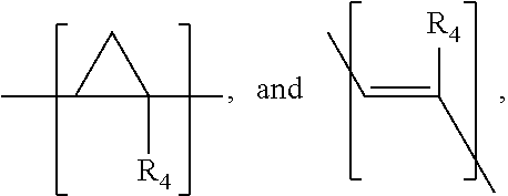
CC1CC1(C)[R4].CC=C([R4])C
